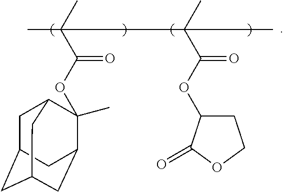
CC(C)(C(=O)OC1(C)C2CC3CC(CC1C3)C2)C(C)(C(=O)OC1CCOC1=O)C
